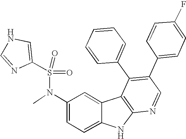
N(C1=CC=C2C(=C1)C1=C(N2)N=CC(C2=CC=C(F)C=C2)=C1C1=CC=CC=C1)(C)S(=O)(=O)C1=CNC=N1
